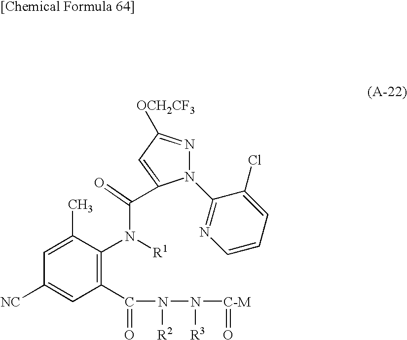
N1(C2=NC=CC=C2Cl)N=C([OCH2CF3])C=C1C(=O)N([R1])C1=C(C(=O)N([R2])N([R3])[C-M]=O)C=C([NC])C=C1C
